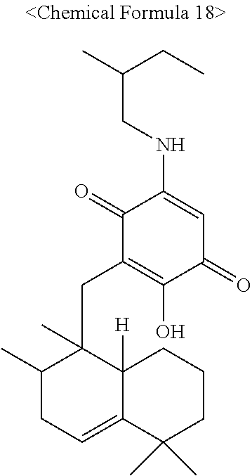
N(C1=CC(=O)C(O)=C(CC2(C)C(C)CC=C3C2([H])CCCC3(C)C)C1=O)CC(C)CC
